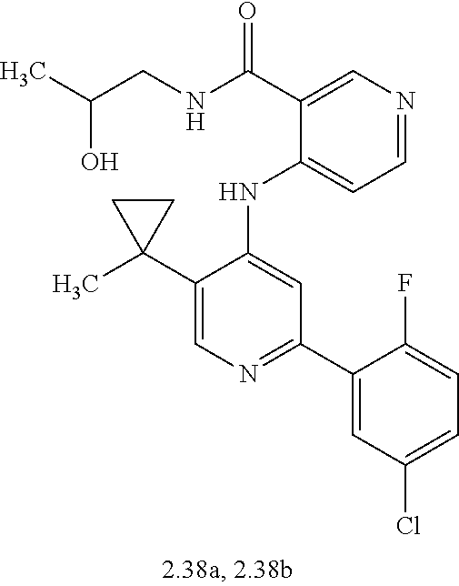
C1(NC2=CC(C3=CC(Cl)=CC=C3F)=NC=C2C2(C)CC2)=CC=NC=C1C(NCC(C)O)=O
